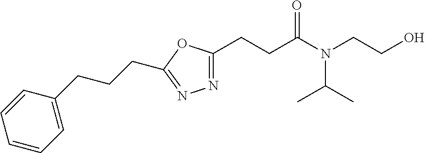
N1=C(CCC(N(CCO)C(C)C)=O)OC(CCCC2=CC=CC=C2)=N1
